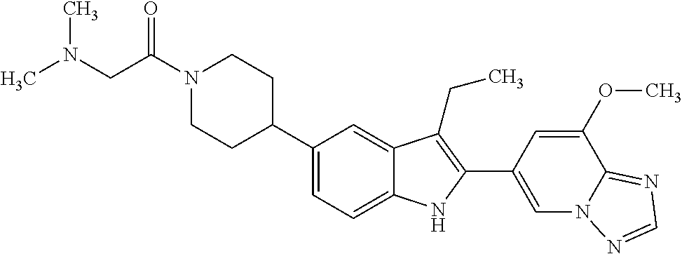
C(N1CCC(C2=CC=C3C(=C2)C(CC)=C(C2=CN4C(=NC=N4)C(OC)=C2)N3)CC1)(CN(C)C)=O
